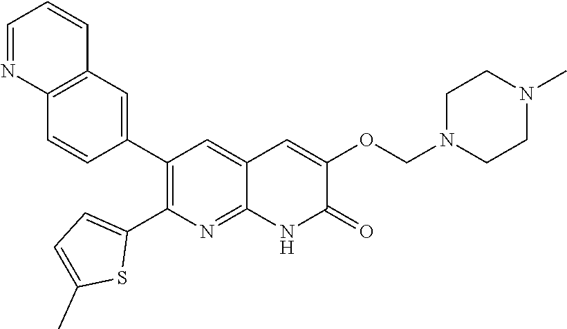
C12=C(C=C(C3=C(C4=CC=C(C)S4)N=C4C(=C3)C=C(OCN3CCN(C)CC3)C(=O)N4)C=C1)C=CC=N2
